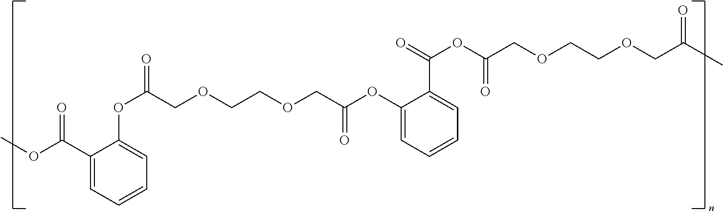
C1(C(OC)=O)=CC=CC=C1OC(COCCOCC(OC1=CC=CC=C1C(=O)OC(COCCOCC(C)=O)=O)=O)=O
